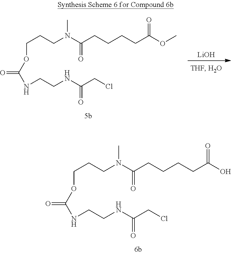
[LiOH].C(CCN(C(CCCCC(OC)=O)=O)C)OC(NCCNC(CCl)=O)=O.C(CCN(C(CCCCC(O)=O)=O)C)OC(NCCNC(CCl)=O)=O
